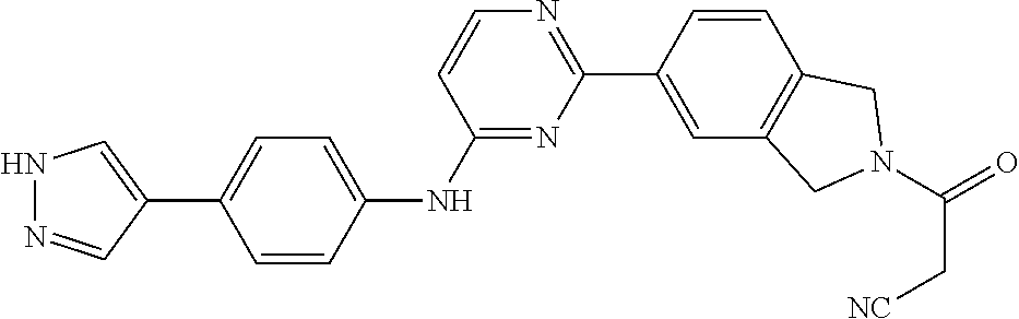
N1N=CC(C2=CC=C(NC3=NC(C4=CC5=C(C=C4)CN(C(=O)C[NC])C5)=NC=C3)C=C2)=C1
